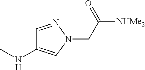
N(C)C1=CN(CC([NHMe2])=O)N=C1
